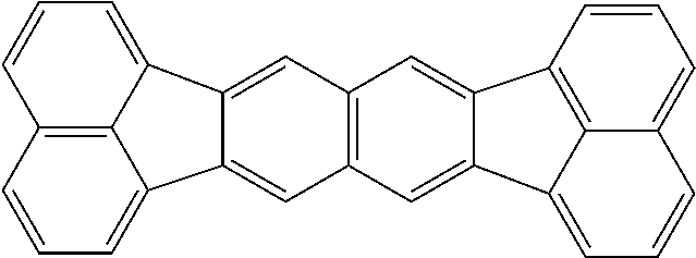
C1=CC2=C3C(=C1)C=CC=C3C1=CC3=C(C=C21)C=C1C2=CC=CC4=C2C(=CC=C4)C1=C3
